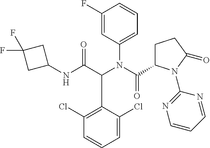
C1(NC(C(N(C(=O)C2CCC(=O)N2C2=NC=CC=N2)C2=CC=CC(F)=C2)C2=C(Cl)C=CC=C2Cl)=O)CC(F)(F)C1
